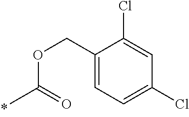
O(C(=O)C)CC1=CC=C(Cl)C=C1Cl
